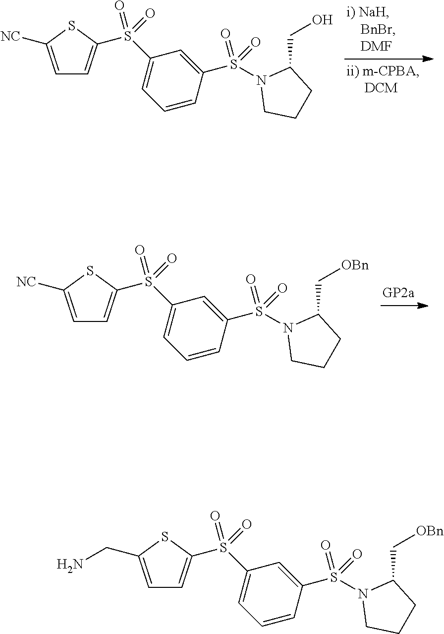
C1=C([NC])SC(S(C2=CC=CC(S(N3CCCC3CO)(=O)=O)=C2)(=O)=O)=C1.C1=C([NC])SC(S(C2=CC=CC(S(N3CCCC3C[OBn])(=O)=O)=C2)(=O)=O)=C1.C1=C(CN)SC(S(C2=CC=CC(S(N3CCCC3C[OBn])(=O)=O)=C2)(=O)=O)=C1
